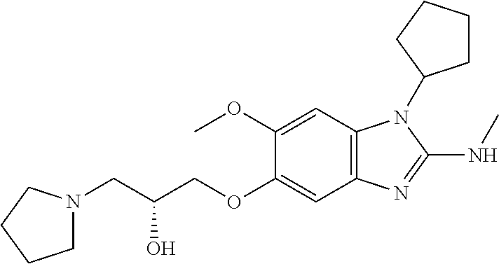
C1N(CC(COC2=CC3=C(C=C2OC)N(C2CCCC2)C(NC)=N3)O)CCC1
